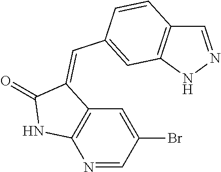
C1(Br)=CC2=C(N=C1)NC(=O)C2=CC1=CC2=C(C=NN2)C=C1
